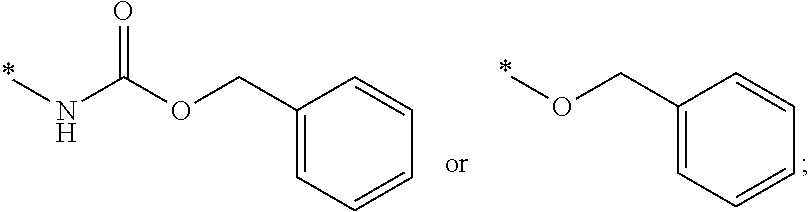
C1(COC(N*)=O)=CC=CC=C1.C1(CO*)=CC=CC=C1
